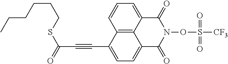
C12=C3C(=CC=C1)C(=O)N(OS([CF3])(=O)=O)C(=O)C3=CC=C2C#CC(SCCCCCC)=O
